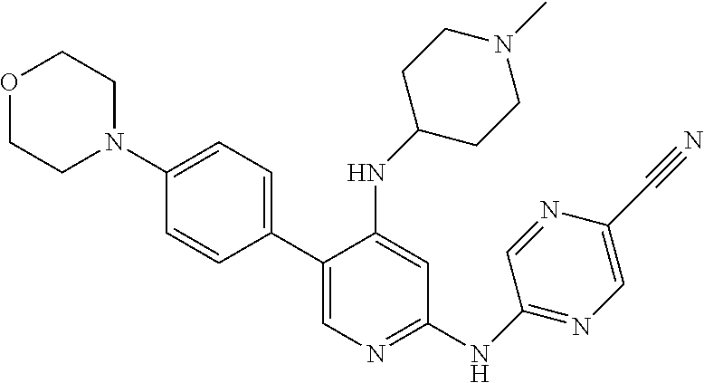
C1(C2=CC=C(N3CCOCC3)C=C2)=CN=C(NC2=NC=C(C#N)N=C2)C=C1NC1CCN(C)CC1
